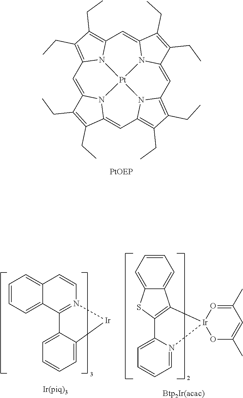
C1=C2N3C(=CC4=C(CC)C(CC)=C5C=C6N7C(=CC8=C(CC)C(CC)=C1N8[Pt]73N54)C(CC)=C6CC)C(CC)=C2CC.C1=CC=C2C(=C1)C1=C(S2)C2=CC=CC=N2[Ir]12OC(C)=CC(C)=O2.[Btp2Ir(acac)].C1=CC=C2C(=C1)C=CN1=C2C2=CC=CC=C2[Ir]1
